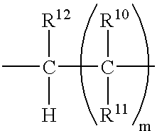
C(C(C)([R10])[R11])(C)([R12])[H]
